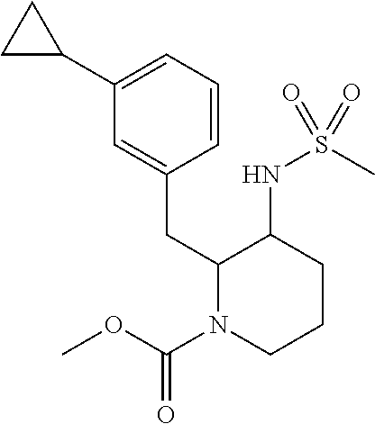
C1(C2=CC=CC(CC3N(C(OC)=O)CCCC3NS(C)(=O)=O)=C2)CC1
